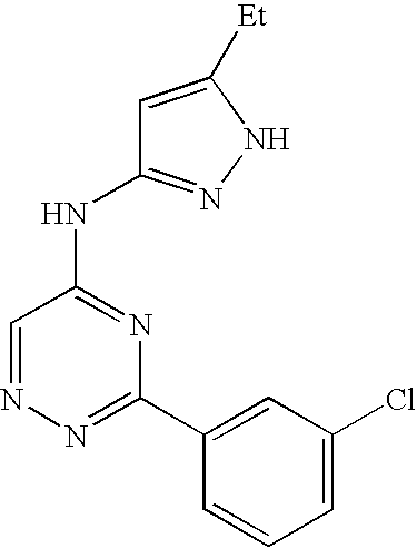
N1=C(C2=CC(Cl)=CC=C2)N=C(NC2=NNC([Et])=C2)C=N1
